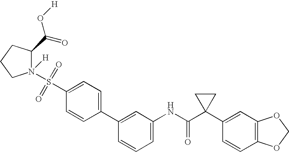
C1(C2=CC(NC(C3(C4=CC5=C(C=C4)OCO5)CC3)=O)=CC=C2)=CC=C(S(N2([H])C(C(O[H])=O)CCC2)(=O)=O)C=C1
